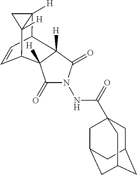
C1C2([H])C3C=CC(C12[H])C1([H])C(=O)N(NC(=O)C24CC5CC(CC(C2)C5)C4)C(=O)C31[H]
